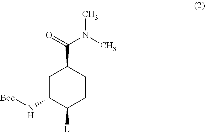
C1C(N[Boc])C([L])CCC1C(=O)N(C)C
